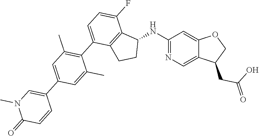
C1(NC2C3=C(CC2)C(C2=C(C)C=C(C4=CN(C)C(=O)C=C4)C=C2C)=CC=C3F)=NC=C2C(=C1)OCC2CC(O)=O
